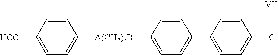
C1=CC([HCC])=CC=C1[A(CH2)nB]C1=CC=C(C2=CC=C(C)C=C2)C=C1
